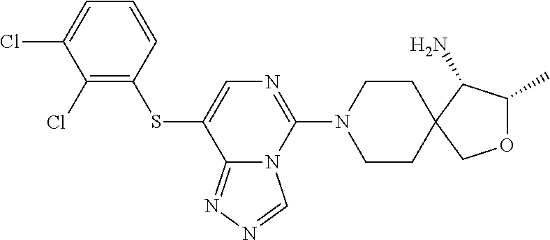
C1(Cl)=C(SC2=CN=C(N3CCC4(CC3)C(N)C(C)OC4)N3C2=NN=C3)C=CC=C1Cl
